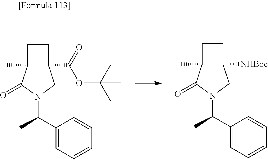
C12(C(=O)OC(C)(C)C)C(C)(C(=O)N(C(C)C3=CC=CC=C3)C1)CC2.C12([NHBoc])C(C)(C(=O)N(C(C)C3=CC=CC=C3)C1)CC2
